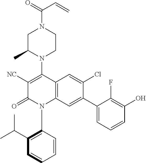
C1C(C)N(C2=C([NC])C(=O)N(C3=C(C(C)C)C=CC=C3)C3=C2C=C(Cl)C(C2=CC=CC(O)=C2F)=C3)CCN1C(=O)C=C
